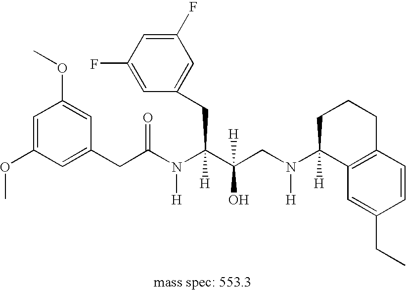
C1=C(OC)C=C(CC(N(C(C(CN(C2([H])C3=C(CCC2)C=CC(CC)=C3)[H])([H])O)(CC2=CC(F)=CC(F)=C2)[H])[H])=O)C=C1OC
